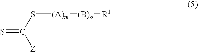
S=C(S[(A)m][(B)o][R1])[Z]
